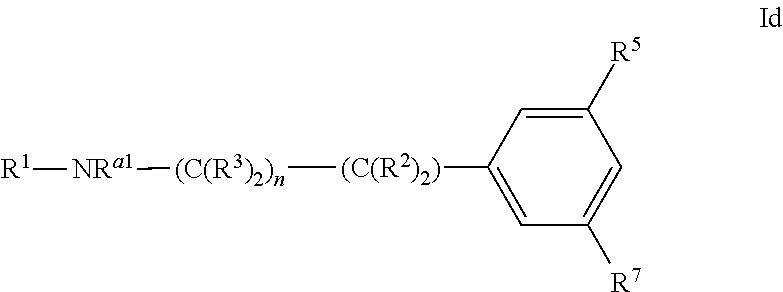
C1([R5])=CC([(C(R2)2)][(C(R3)2)n][NRa1][R1])=CC([R7])=C1
